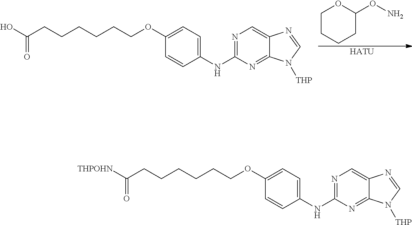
C1CCCC(ON)O1.[HATU].N1=C(NC2=CC=C(OCCCCCCC(O)=O)C=C2)N=C2C(=C1)N=CN2[THP].N1=C(NC2=CC=C(OCCCCCCC([THPOHN])=O)C=C2)N=C2C(=C1)N=CN2[THP]
